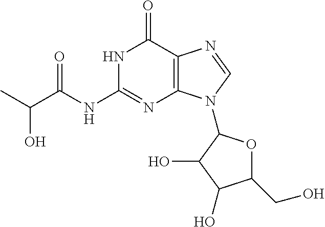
N1C(NC(C(C)O)=O)=NC2=C(C1=O)N=CN2C1OC(CO)C(O)C1O
